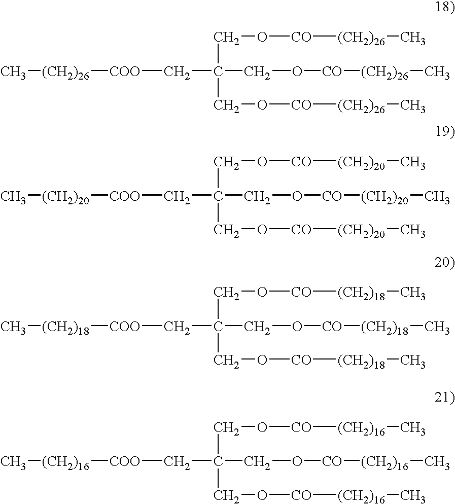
C[(CH2)26][COO]CC(CO[CO][(CH2)26]C)(CO[CO][(CH2)26]C)CO[CO][(CH2)26]C.C[(CH2)20][COO]CC(CO[CO][(CH2)20]C)(CO[CO][(CH2)20]C)CO[CO][(CH2)20]C.C[(CH2)18][COO]CC(CO[CO][(CH2)18]C)(CO[CO][(CH2)18]C)CO[CO][(CH2)18]C.C[(CH2)16][COO]CC(CO[CO][(CH2)16]C)(CO[CO][(CH2)16]C)CO[CO][(CH2)16]C
